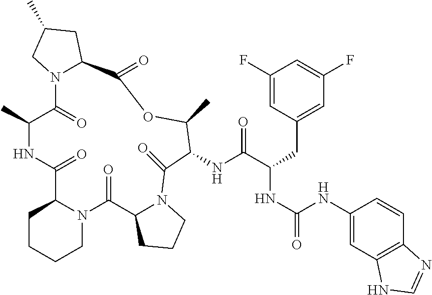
C1(F)=CC(CC(NC(=O)NC2=CC3=C(C=C2)N=CN3)C(NC2C(C)OC(=O)C3N(C(=O)C(C)NC(=O)C4N(C(=O)C5N(C2=O)CCC5)CCCC4)CC(C)C3)=O)=CC(F)=C1
